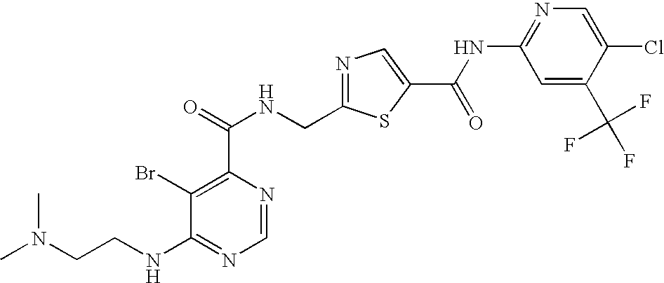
N1=C(CNC(=O)C2=C(Br)C(NCCN(C)C)=NC=N2)SC(C(=O)NC2=NC=C(Cl)C(C(F)(F)F)=C2)=C1
